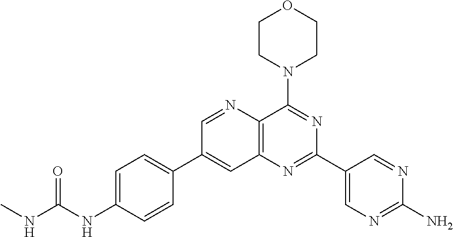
C1=C(NC(NC)=O)C=CC(C2=CC3=C(C(N4CCOCC4)=NC(C4=CN=C(N)N=C4)=N3)N=C2)=C1
